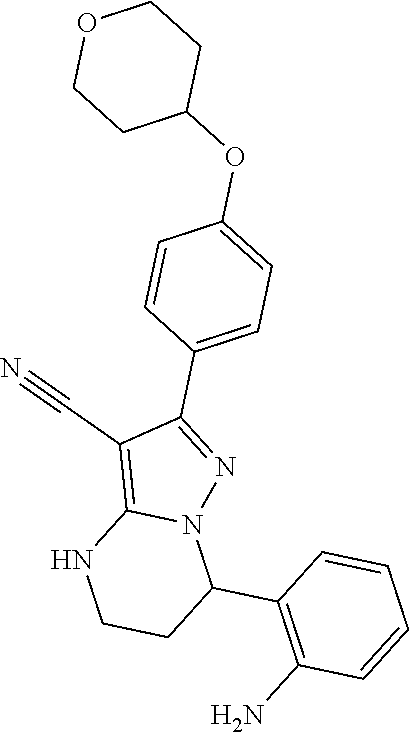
C(C1=C2N(N=C1C1=CC=C(OC3CCOCC3)C=C1)C(C1=C(N)C=CC=C1)CCN2)#N
